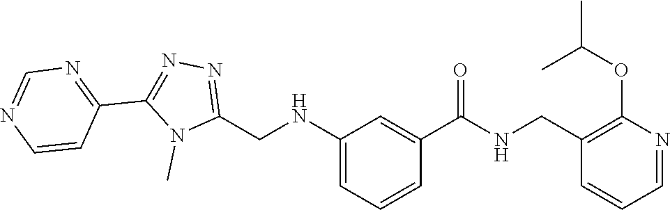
C(C1=C(OC(C)C)N=CC=C1)NC(C1=CC(NCC2=NN=C(C3=NC=NC=C3)N2C)=CC=C1)=O
